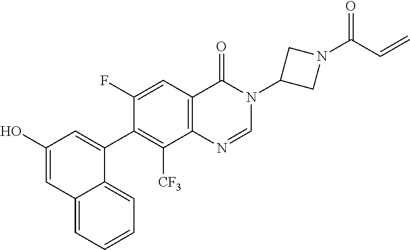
C1(O)=CC2=CC=CC=C2C(C2=C([CF3])C3=C(C=C2F)C(=O)N(C2CN(C(C=C)=O)C2)C=N3)=C1
